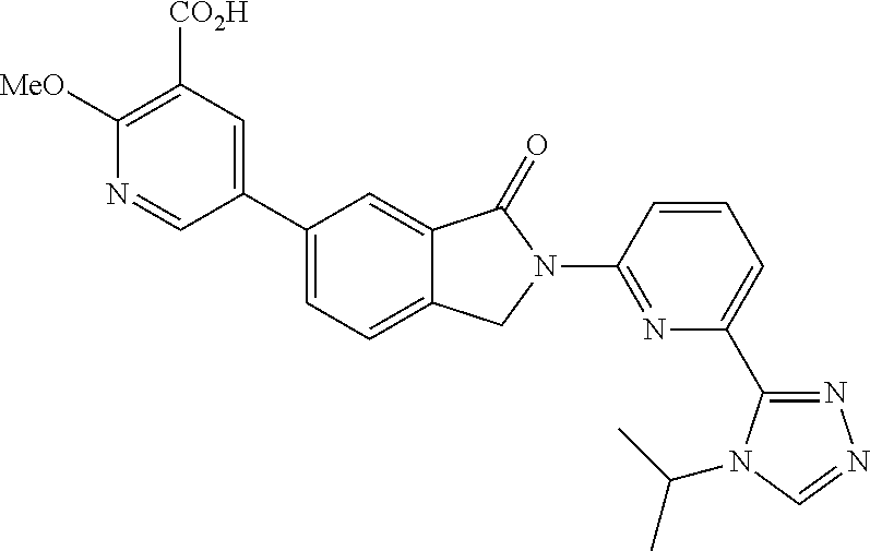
C1([MeO])=C([CO2H])C=C(C2=CC=C3C(=C2)C(=O)N(C2=NC(C4=NN=CN4C(C)C)=CC=C2)C3)C=N1
